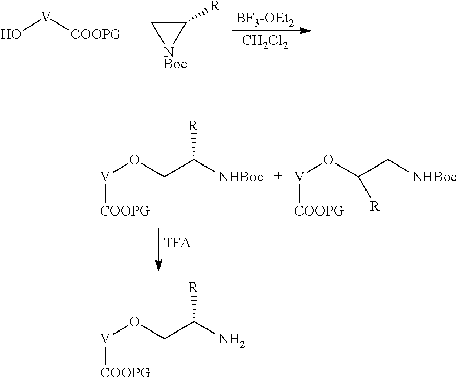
[BF3-OEt2].[CH2Cl2].O[V][COOPG].C1[NBoc]C1[R].[V]([COOPG])OCC([NHBoc])[R].[V]([COOPG])OC(C[NHBoc])[R].[V]([COOPG])OCC(N)[R]
